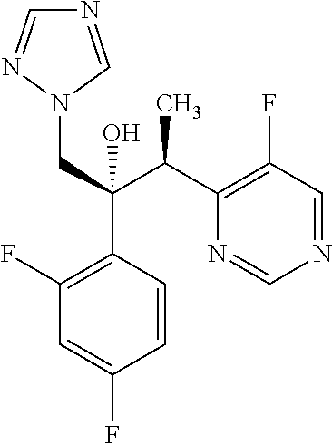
N1=CN(CC(C(C)C2=C(F)C=NC=N2)(C2=C(F)C=C(F)C=C2)O)N=C1
